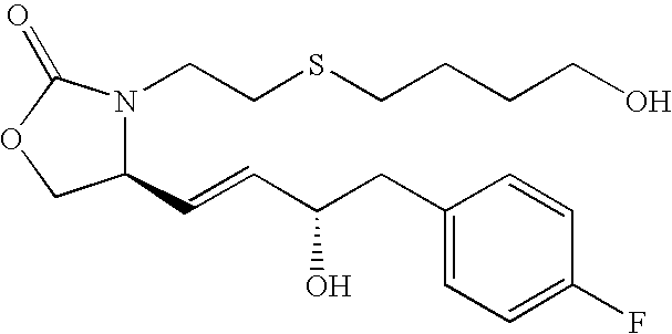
C1(C=CC(CC2=CC=C(F)C=C2)O)N(CCSCCCCO)C(=O)OC1
